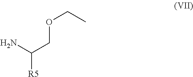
C([R5])(COCC)N
